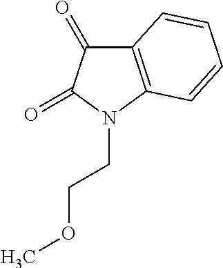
C12=C(N(CCOC)C(=O)C1=O)C=CC=C2
